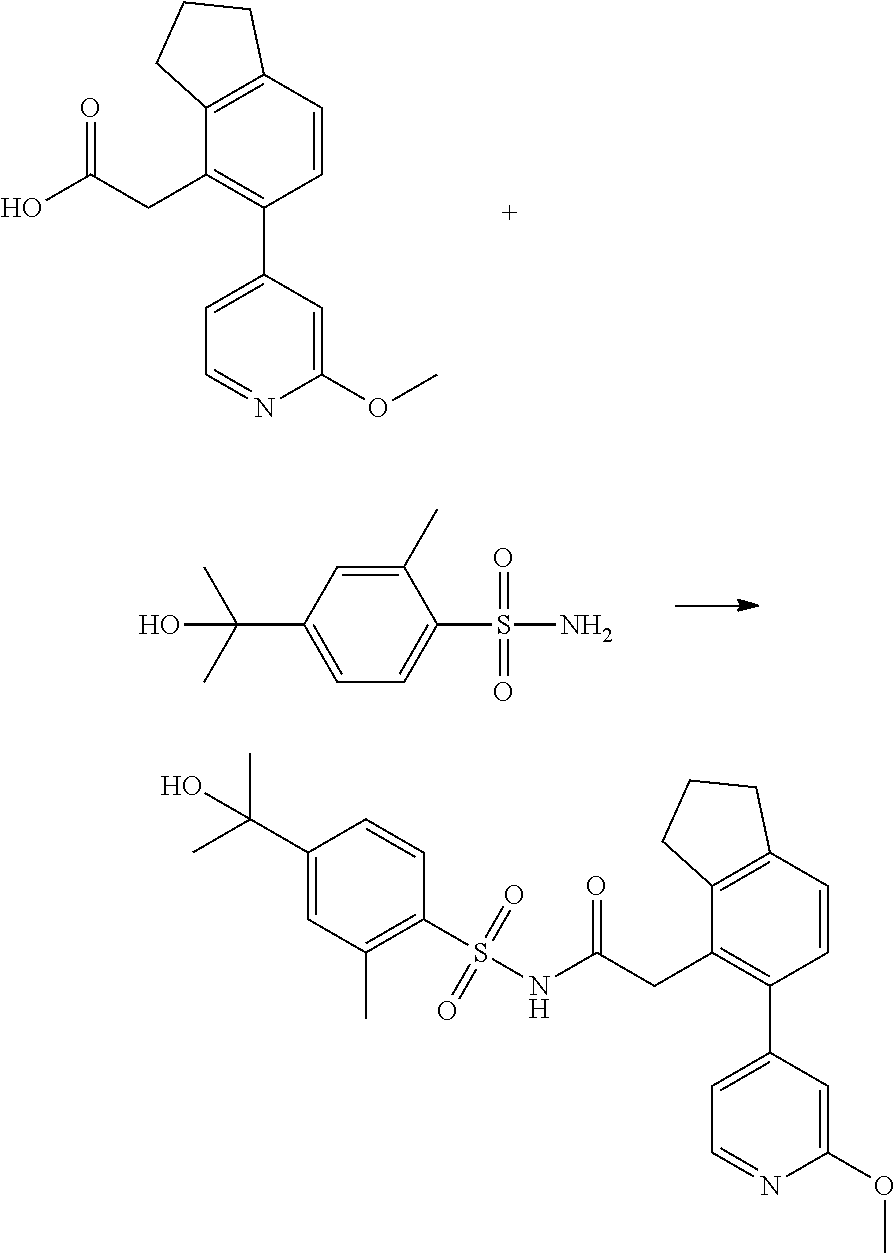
C1=CC(C2=CC=NC(OC)=C2)=C(CC(O)=O)C2=C1CCC2.O=S(=O)(C1=CC=C(C(C)(O)C)C=C1C)N.O=S(C1=C(C)C=C(C(C)(O)C)C=C1)(=O)NC(CC1=C(C2=CC=NC(OC)=C2)C=CC2=C1CCC2)=O
